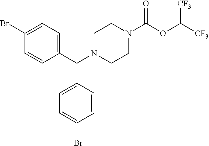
C1(Br)=CC=C(C(N2CCN(C(OC([CF3])[CF3])=O)CC2)C2=CC=C(Br)C=C2)C=C1
